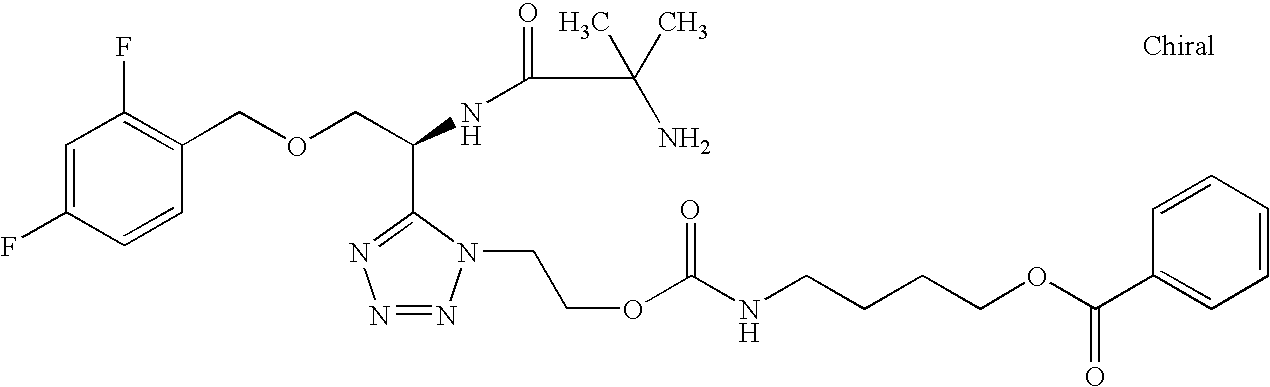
N1=C(C(COCC2=C(F)C=C(F)C=C2)NC(C(N)(C)C)=O)N(CCOC(=O)NCCCCOC(C2=CC=CC=C2)=O)N=N1
